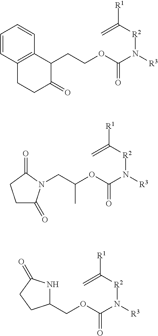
O(C(N([R3])[R2]C([R1])=C)=O)CCC1C2=C(CCC1=O)C=CC=C2.O(C(N([R3])[R2]C([R1])=C)=O)C(CN1C(=O)CCC1=O)C.O(C(N([R3])[R2]C([R1])=C)=O)CC1NC(=O)CC1
